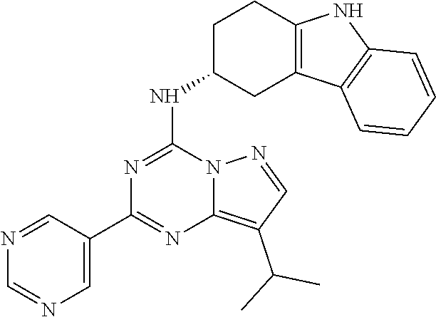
N1=CC(C2=NC3=C(C(C)C)C=NN3C(NC3CC4=C(CC3)NC3=C4C=CC=C3)=N2)=CN=C1
